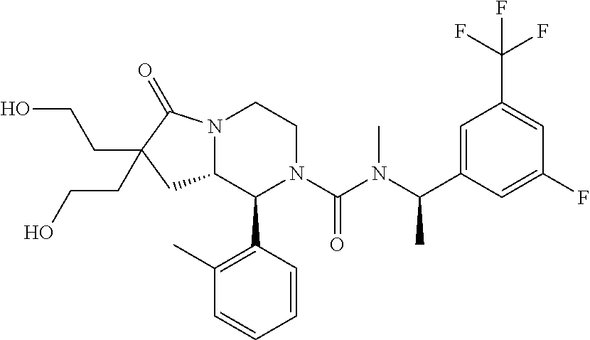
N12C(C(C3=C(C)C=CC=C3)N(C(N(C(C)C3=CC(C(F)(F)F)=CC(F)=C3)C)=O)CC1)CC(CCO)(CCO)C2=O
